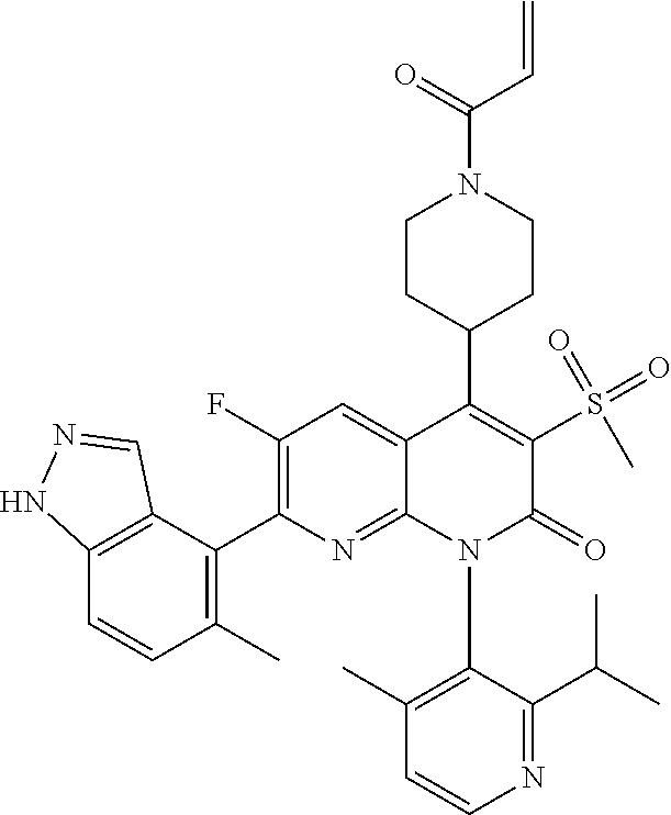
C12=C(C(C3=C(F)C=C4C(=N3)N(C3=C(C)C=CN=C3C(C)C)C(=O)C(S(C)(=O)=O)=C4C3CCN(C(=O)C=C)CC3)=C(C)C=C1)C=NN2
